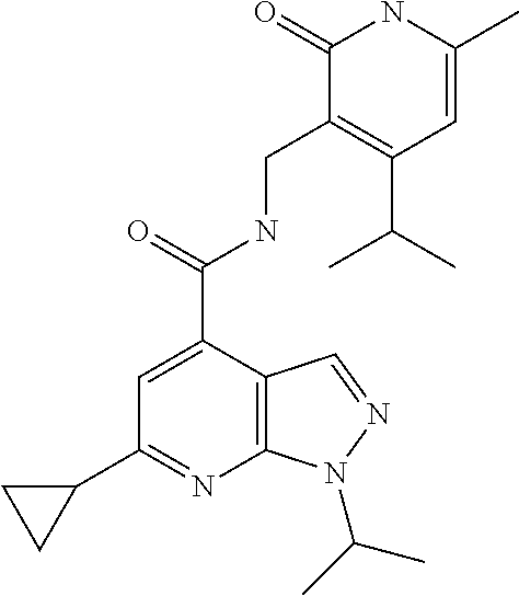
C1(=O)C(CNC(C2=CC(C3CC3)=NC3=C2C=NN3C(C)C)=O)=C(C(C)C)C=C(C)N1
